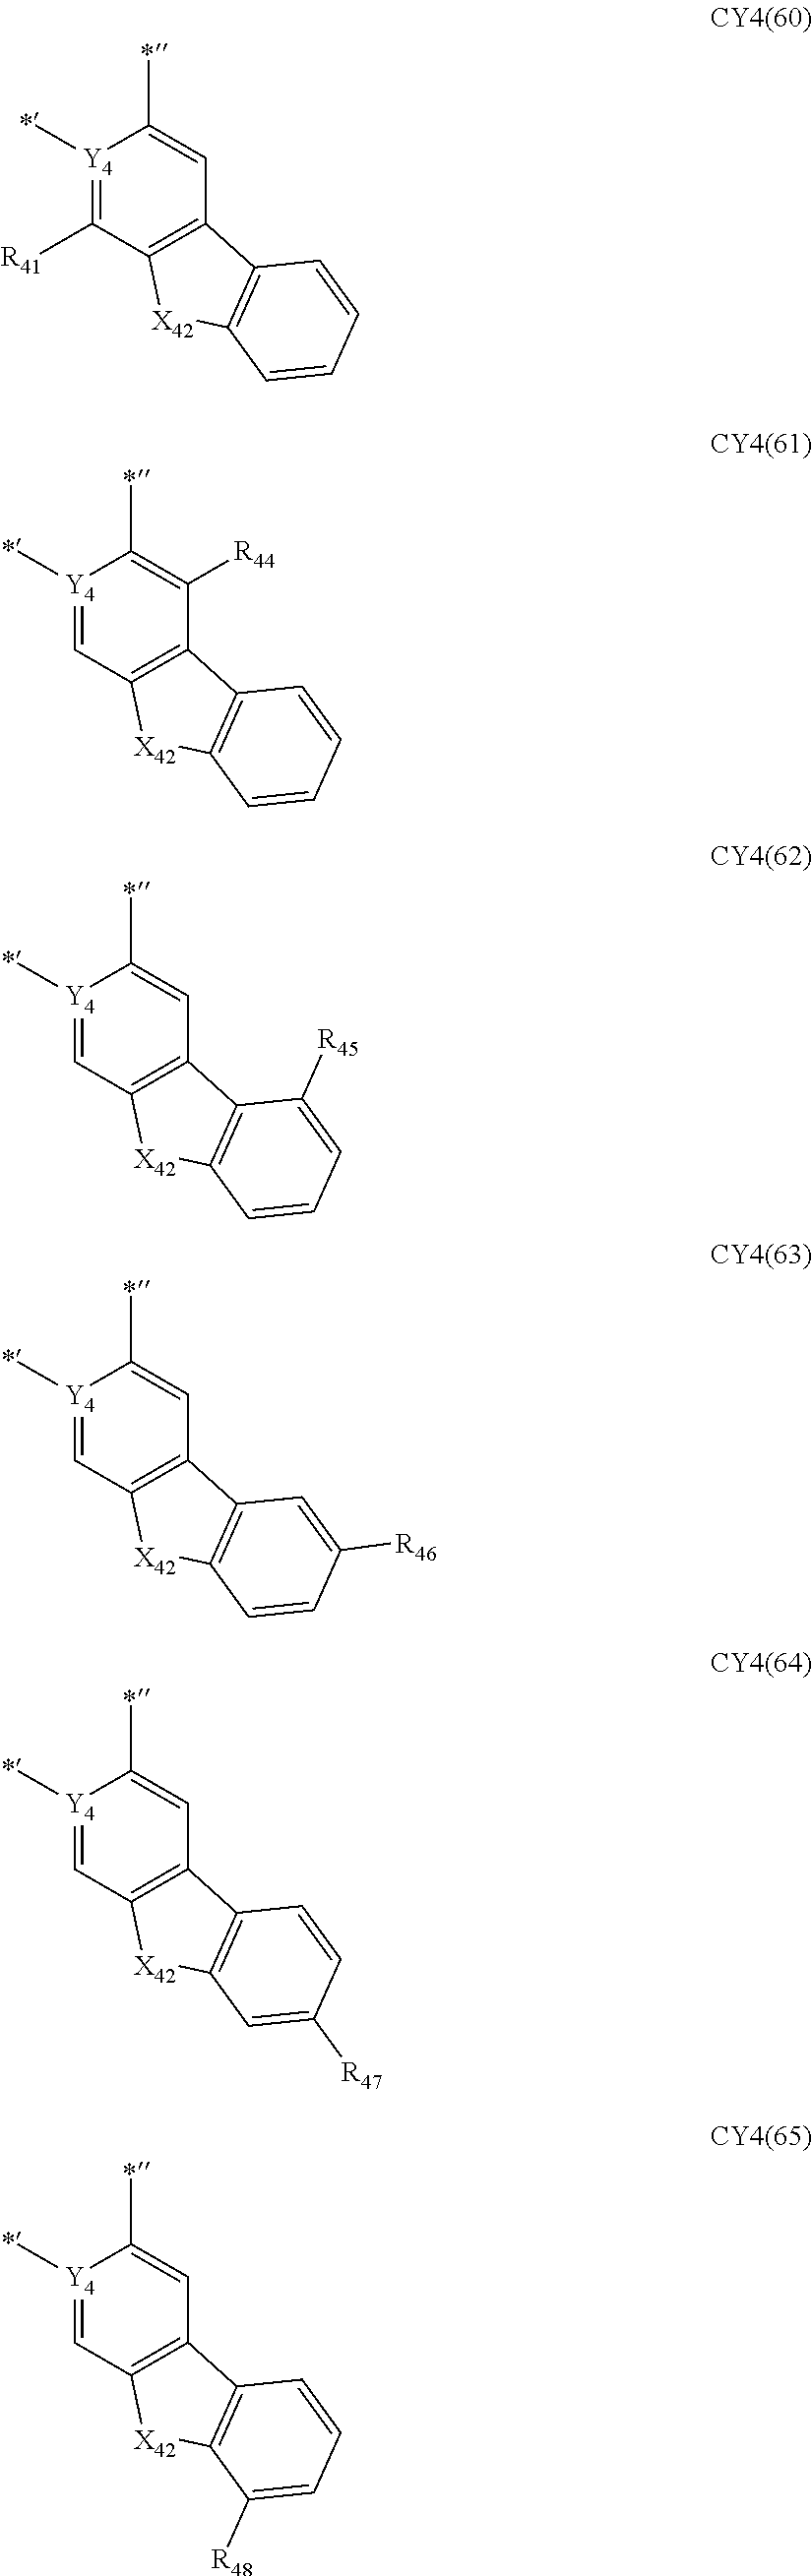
[Y4]1(C)=C([R41])C2=C(C=C1C)C1=C([X42]2)C=CC=C1.[Y4]1(C)=CC2=C(C([R44])=C1C)C1=C([X42]2)C=CC=C1.[Y4]1(C)=CC2=C(C=C1C)C1=C([X42]2)C=CC=C1[R45].[Y4]1(C)=CC2=C(C=C1C)C1=C([X42]2)C=CC([R46])=C1.[Y4]1(C)=CC2=C(C=C1C)C1=C([X42]2)C=C([R47])C=C1.[Y4]1(C)=CC2=C(C=C1C)C1=C([X42]2)C([R48])=CC=C1
